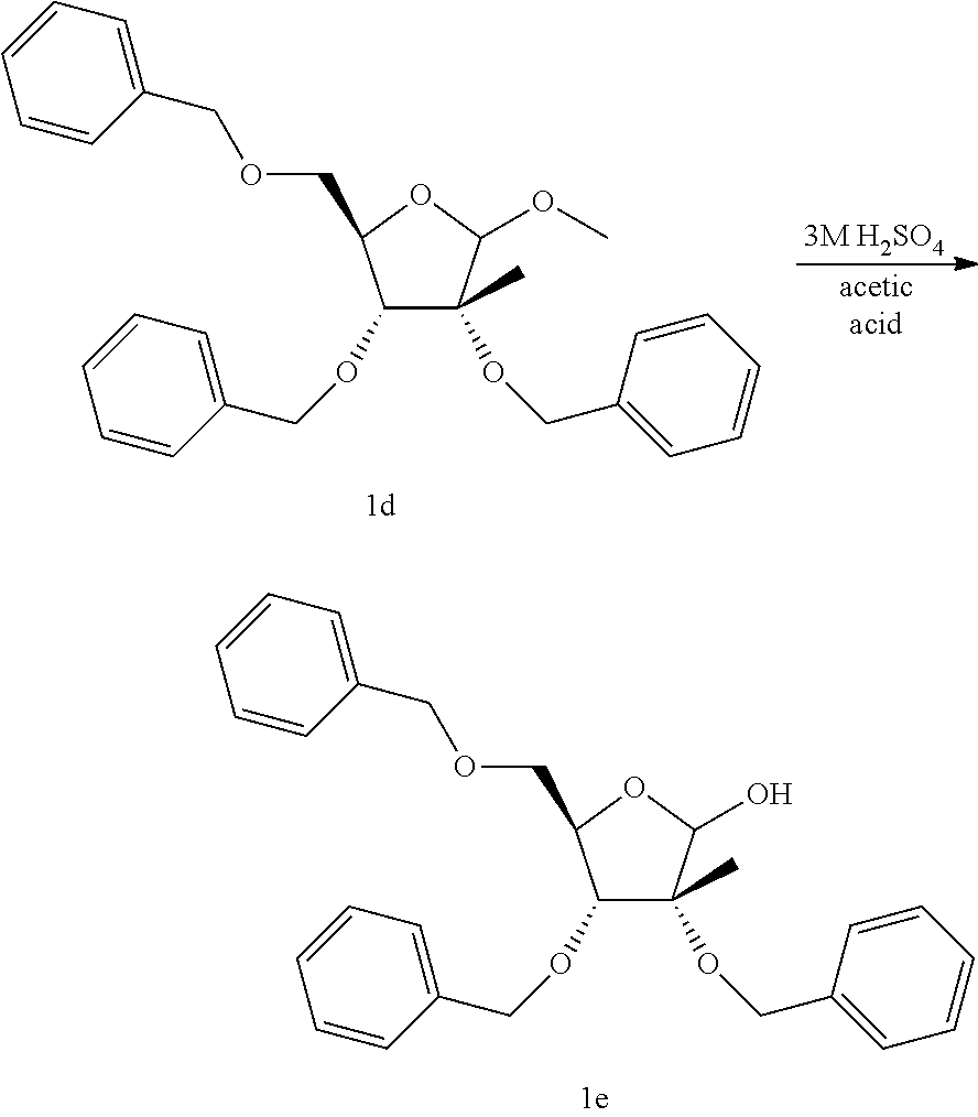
[3M H2SO4].[aceticacid].C1(OCC2=CC=CC=C2)C(OCC2=CC=CC=C2)(C)C(OC)OC1COCC1=CC=CC=C1.C1(OCC2=CC=CC=C2)C(OCC2=CC=CC=C2)(C)C(O)OC1COCC1=CC=CC=C1
